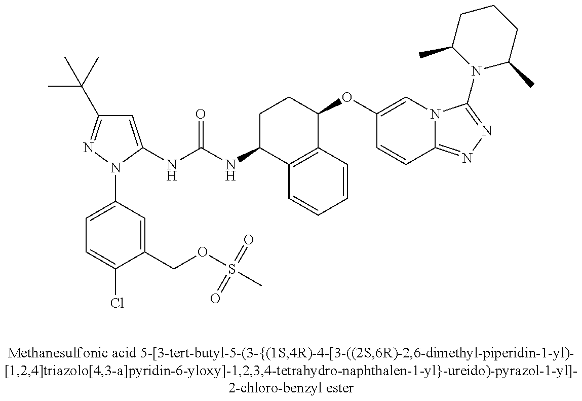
C1=C(NC(NC2C3=C(C(OC4=CN5C(=NN=C5N5C(C)CCCC5C)C=C4)CC2)C=CC=C3)=O)N(C2=CC=C(Cl)C(COS(C)(=O)=O)=C2)N=C1C(C)(C)C
